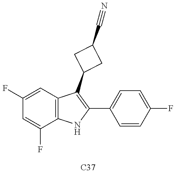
C1(F)=CC2=C(C(F)=C1)NC(C1=CC=C(F)C=C1)=C2C1CC(C#N)C1.[C37]
